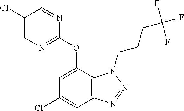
C1=C(Cl)C=NC(OC2=CC(Cl)=CC3=C2N(CCCC(F)(F)F)N=N3)=N1
